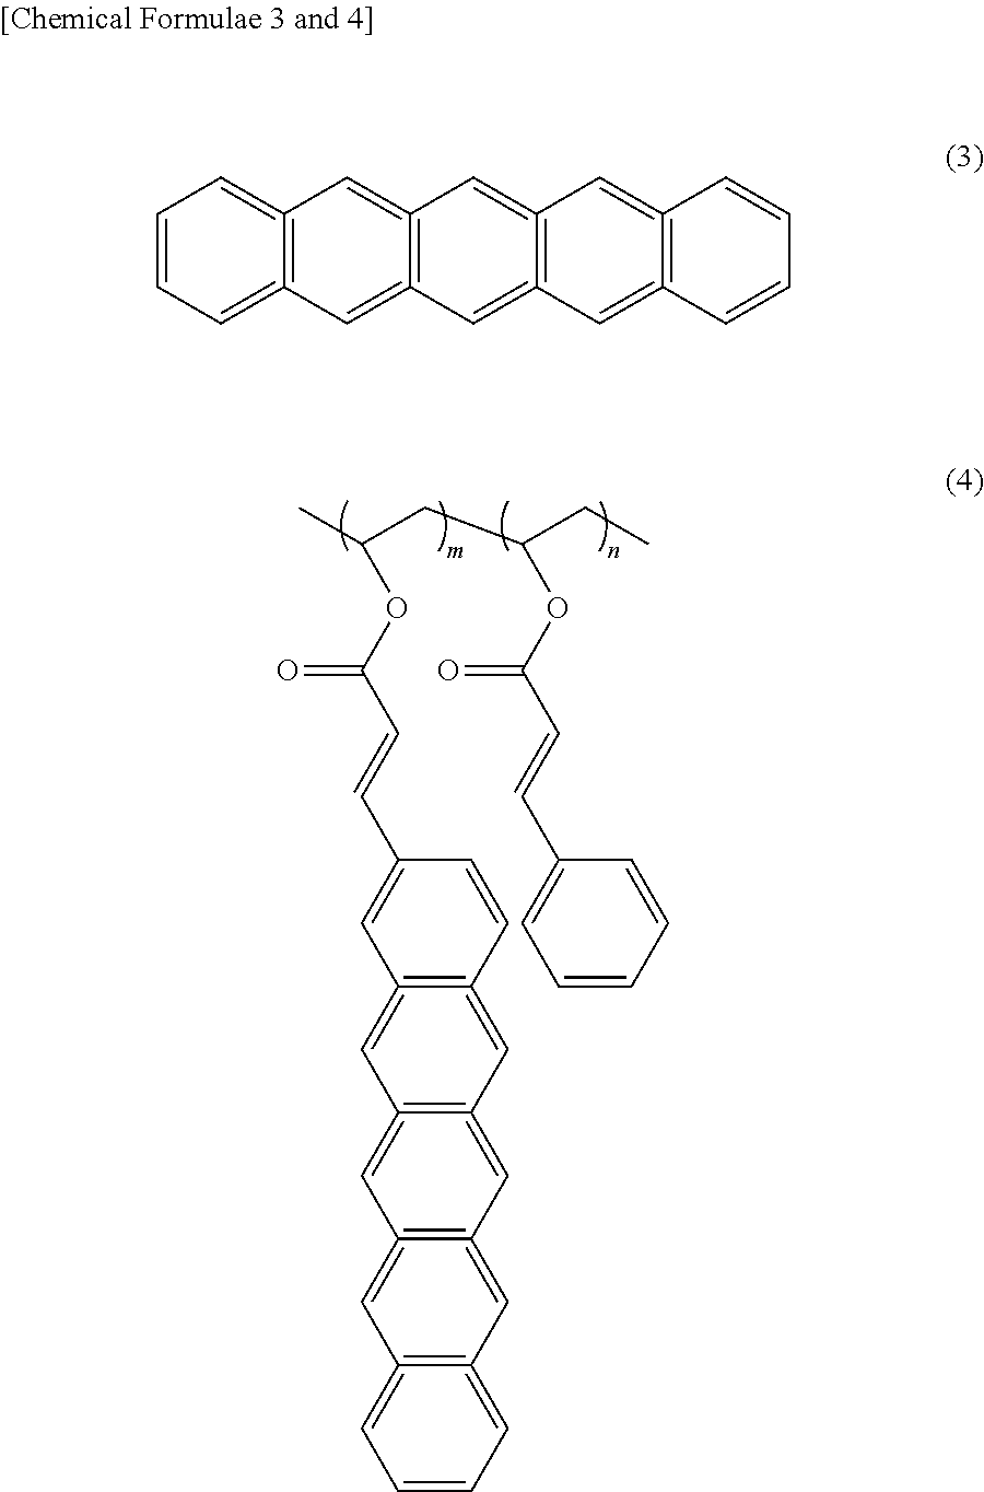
O(C(C)CC(CC)OC(C=CC1=CC=CC=C1)=O)C(C=CC1=CC2=C(=CC3=C(=CC4=C(=CC5=C(=CC=CC=5)C=4)C=3)C=2)C=C1)=O.C1=C2=C(=CC=C1)C=C1=C(=C2)C=C2=C(=C1)C=C1=C(=C2)C=CC=C1
